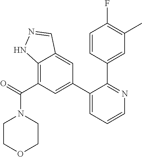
C12=C(C(=O)N3CCOCC3)C=C(C3=CC=CN=C3C3=CC(C)=C(F)C=C3)C=C1C=NN2
